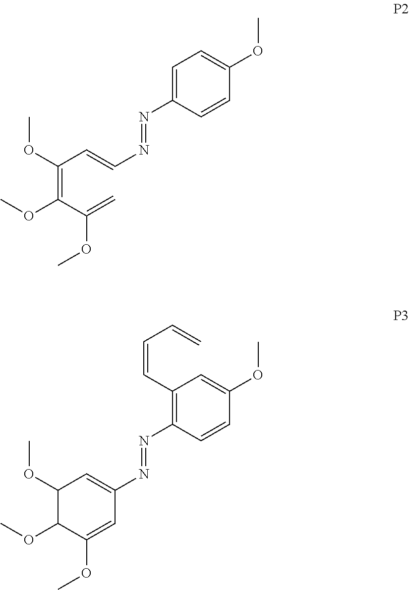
C1=C(N=NC=CC(=C(C(=C)OC)OC)OC)C=CC(OC)=C1.C1(C=CC=C)=C(N=NC2=CC(OC)C(OC)C(OC)=C2)C=CC(OC)=C1
